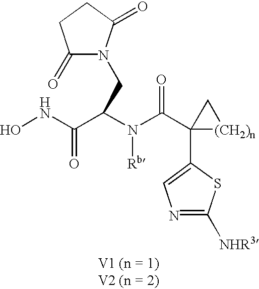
ONC(C(N(C(C1(C2=CN=C([NHR3])S2)[(CH2)n]C1)=O)[Rb])CN1C(=O)CCC1=O)=O
